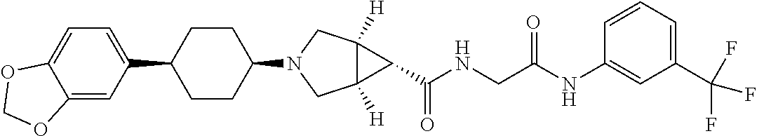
C1(C2CCC(N3CC4([H])C([H])(C3)C4C(NCC(NC3=CC(C(F)(F)F)=CC=C3)=O)=O)CC2)=CC=C2C(=C1)OCO2
